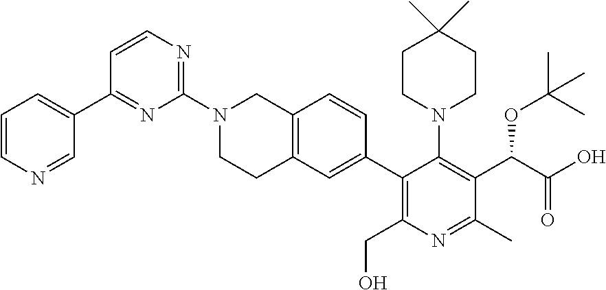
C1=CN=CC(C2=NC(N3CCC4=C(C3)C=CC(C3=C(CO)N=C(C)C(C(C(O)=O)OC(C)(C)C)=C3N3CCC(C)(C)CC3)=C4)=NC=C2)=C1
